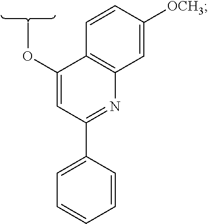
C1=CC(C2=NC3=C(C(OC)=C2)C=CC([OCH3])=C3)=CC=C1
